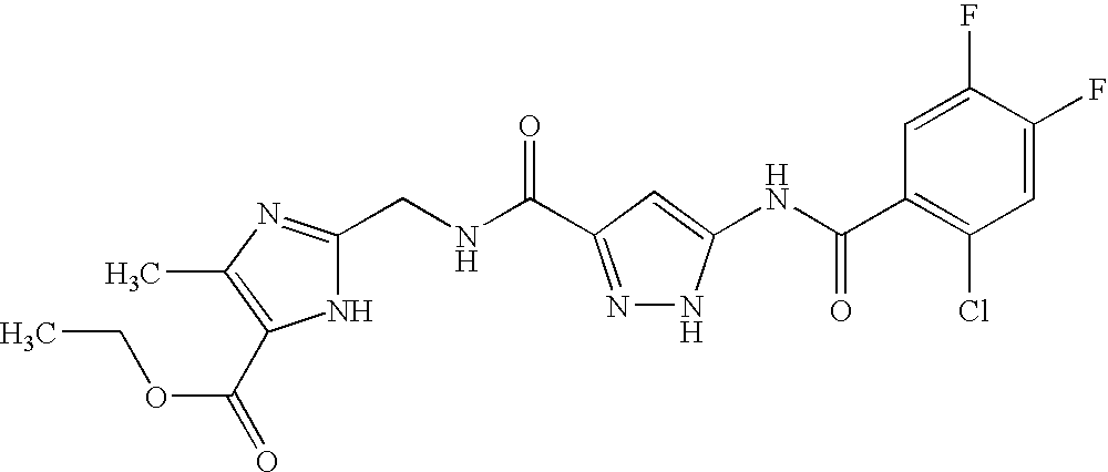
C1(CNC(=O)C2=NNC(NC(C3=C(Cl)C=C(F)C(F)=C3)=O)=C2)=NC(C)=C(C(=O)OCC)N1
